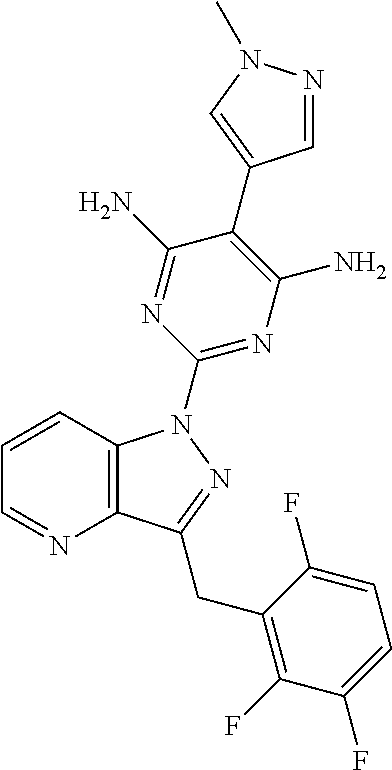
C1=CC2=C(N=C1)C(CC1=C(F)C(F)=CC=C1F)=NN2C1=NC(N)=C(C2=CN(C)N=C2)C(N)=N1
